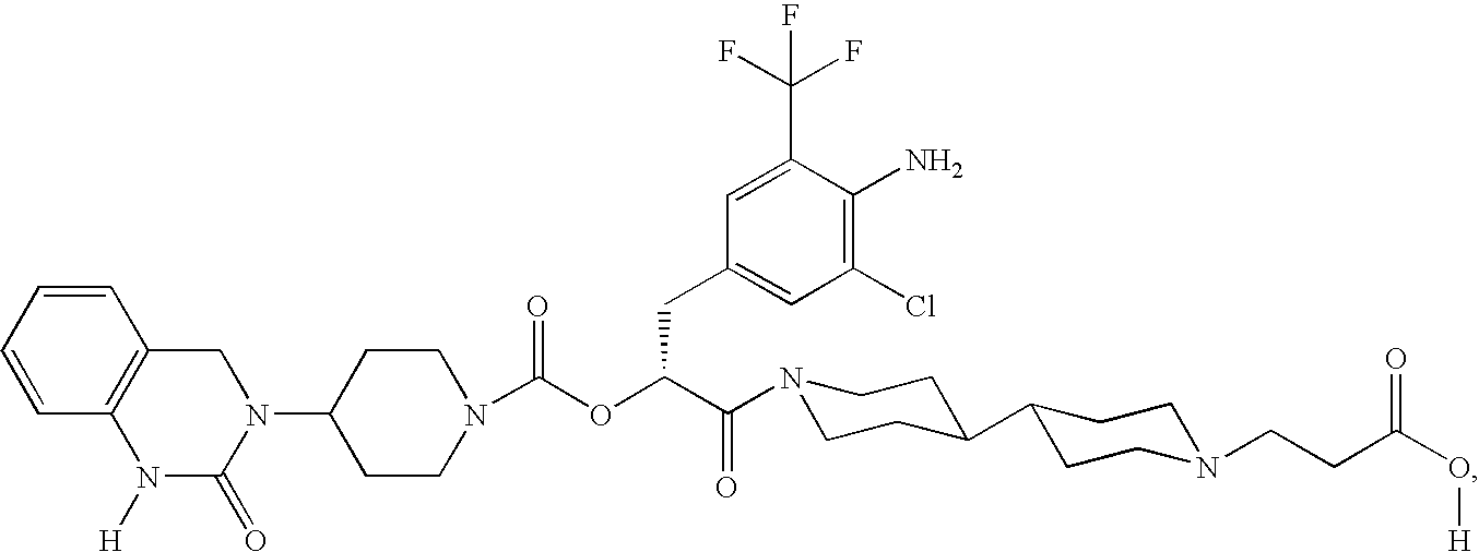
N1(C2CCN(C(OC(C(=O)N3CCC(C4CCN(CCC(O[H])=O)CC4)CC3)CC3=CC(Cl)=C(N)C(C(F)(F)F)=C3)=O)CC2)CC2=C(N([H])C1=O)C=CC=C2
